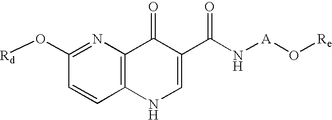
[Rd]OC1=NC2=C(C=C1)NC=C(C(N[A]O[Re])=O)C2=O
